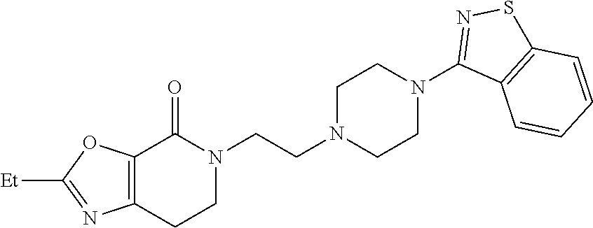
N1(CCN2CCN(C3=NSC4=C3C=CC=C4)CC2)C(=O)C2=C(CC1)N=C([Et])O2
